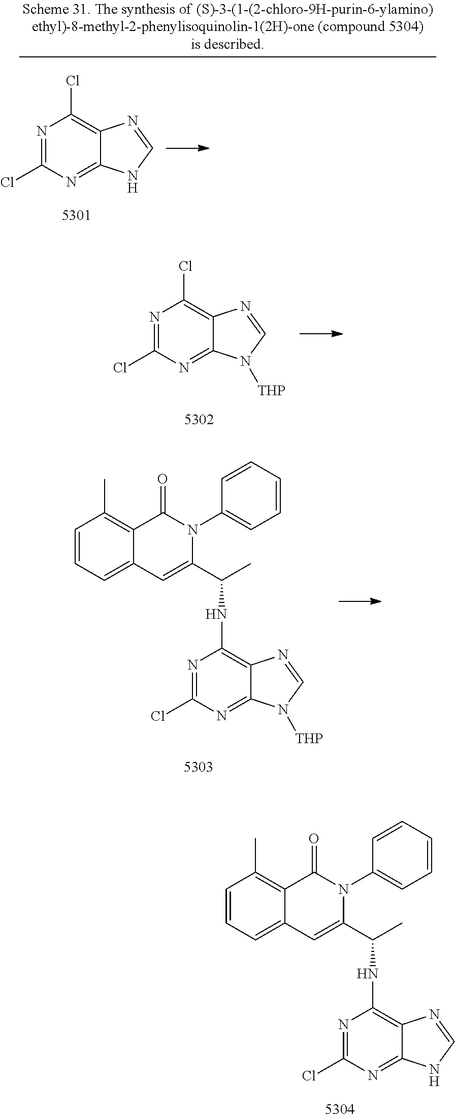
N1=C(Cl)N=C2C(=C1Cl)N=CN2[THP].C1=CC=C2C(=C1C)C(=O)N(C1=CC=CC=C1)C(C(C)NC1=C3C(=NC(Cl)=N1)N([THP])C=N3)=C2.C1=CC=C2C(=C1C)C(=O)N(C1=CC=CC=C1)C(C(C)NC1=C3C(=NC(Cl)=N1)NC=N3)=C2.N1=C(Cl)N=C2C(=C1Cl)N=CN2
